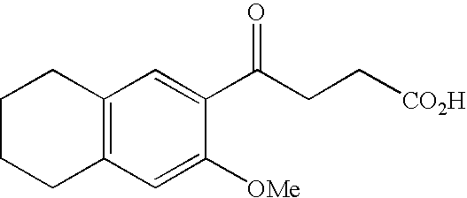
C12=C(C=C([OMe])C(C(CC[CO2H])=O)=C1)CCCC2
